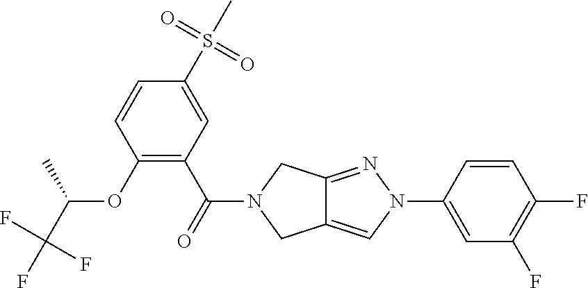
C1(S(C)(=O)=O)=CC(C(=O)N2CC3=CN(C4=CC(F)=C(F)C=C4)N=C3C2)=C(OC(C(F)(F)F)C)C=C1
